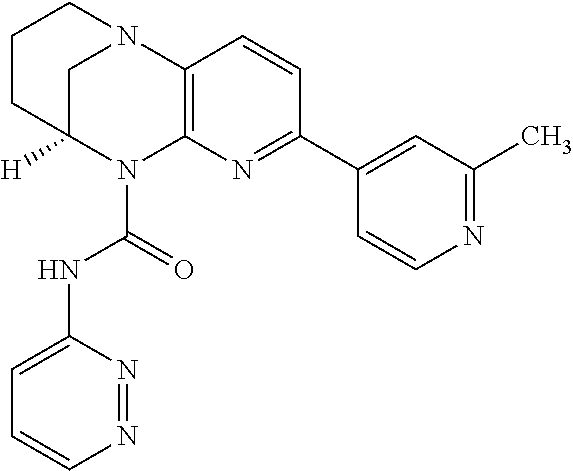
C1C2([H])N(C(=O)NC3=CC=CN=N3)C3=C(N1CCC2)C=CC(C1=CC(C)=NC=C1)=N3
